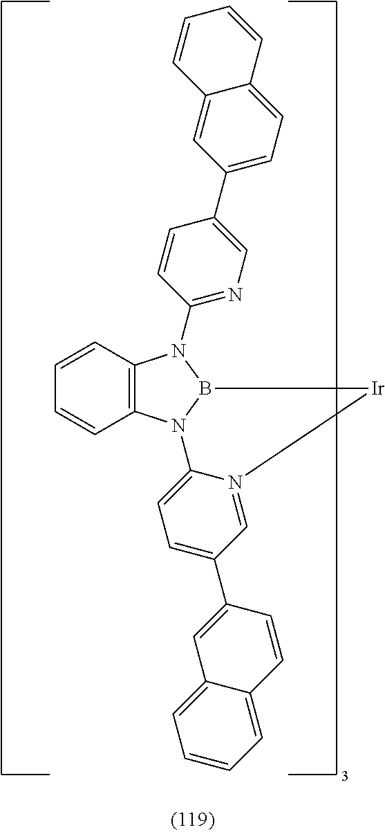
C12=C(N3B(N1C1=NC=C(C4=CC=C5C(=C4)C=CC=C5)C=C1)[Ir]N1=CC(C4=CC5=CC=CC=C5C=C4)=CC=C31)C=CC=C2
